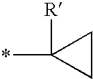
C1CC1(*)[R]
